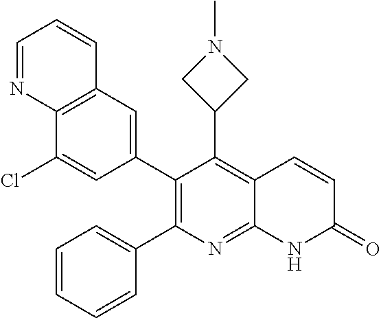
C12=C(C=C(C3=C(C4=CC=CC=C4)N=C4C(=C3C3CN(C)C3)C=CC(=O)N4)C=C1Cl)C=CC=N2
